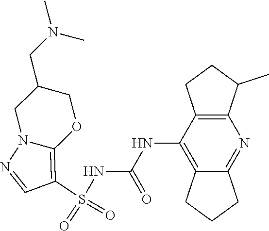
S(NC(NC1=C2C(=NC3=C1CCC3C)CCC2)=O)(C1=C2N(N=C1)CC(CN(C)C)CO2)(=O)=O
